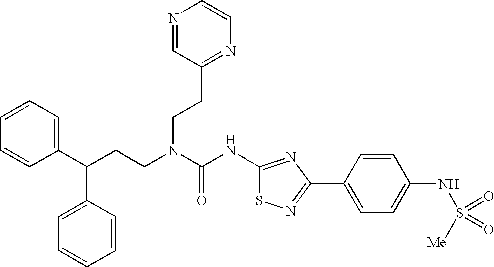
C1(C(CCN(C(NC2=NC(C3=CC=C(NS([Me])(=O)=O)C=C3)=NS2)=O)CCC2=NC=CN=C2)C2=CC=CC=C2)=CC=CC=C1
